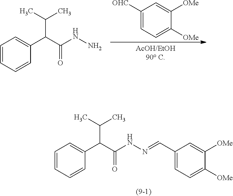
C1=CC=CC(C(C(NN=CC2=CC=C([OMe])C([OMe])=C2)=O)C(C)C)=C1.C1=CC=CC(C(C(NN)=O)C(C)C)=C1.C1([OHC])=CC=C([OMe])C([OMe])=C1
